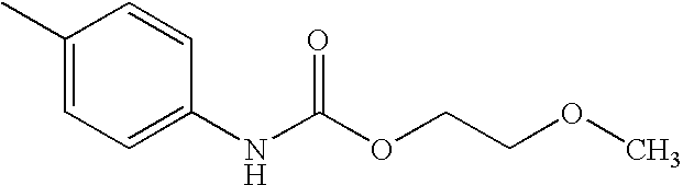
C1(C)=CC=C(NC(OCCOC)=O)C=C1
